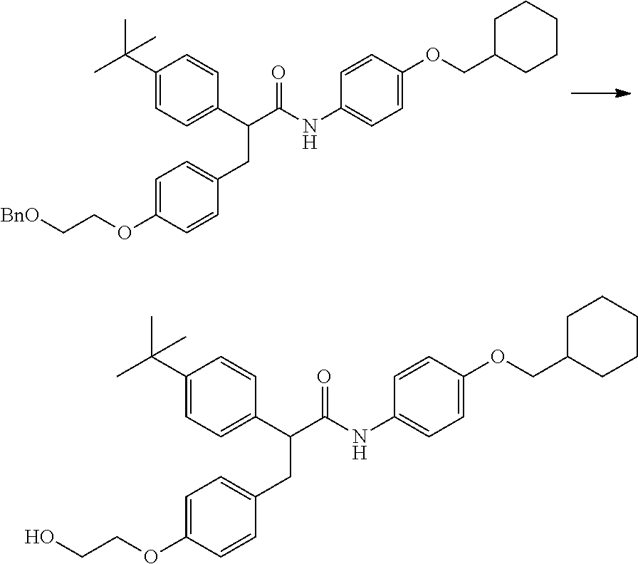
C1(C(C)(C)C)=CC=C(C(C(NC2=CC=C(OCC3CCCCC3)C=C2)=O)CC2=CC=C(OCC[BnO])C=C2)C=C1.C1(C(C)(C)C)=CC=C(C(C(NC2=CC=C(OCC3CCCCC3)C=C2)=O)CC2=CC=C(OCCO)C=C2)C=C1
